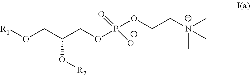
[R1]OCC(COP(OCC[N+](C)(C)C)([O-])=O)O[R2]
